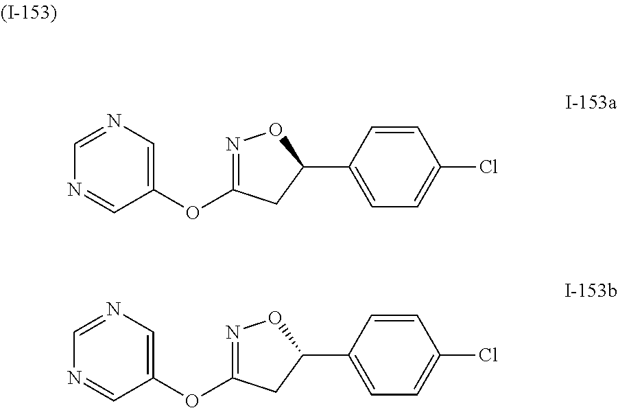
N1=CN=CC(OC2=NOC(C3=CC=C(Cl)C=C3)C2)=C1.N1=CN=CC(OC2=NOC(C3=CC=C(Cl)C=C3)C2)=C1
